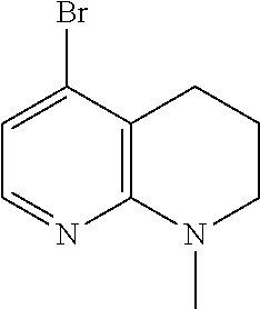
C12=C(C(Br)=CC=N1)CCCN2C
